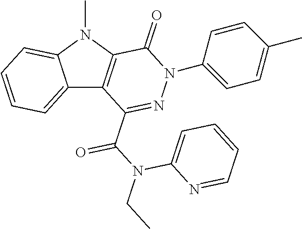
C12=CC=CC=C1N(C)C1=C2C(C(N(CC)C2=CC=CC=N2)=O)=NN(C2=CC=C(C)C=C2)C1=O
